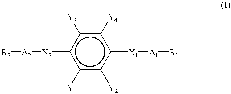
c1([Y1])c([Y2])c([X1][A1][R1])c([Y4])c([Y3])c1[X2][A2][R2]
